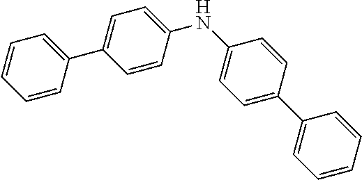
C1(NC2=CC=C(C3=CC=CC=C3)C=C2)=CC=C(C2=CC=CC=C2)C=C1
